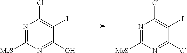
N1=C([MeS])N=C(Cl)C(I)=C1Cl.N1=C([MeS])N=C(O)C(I)=C1Cl
